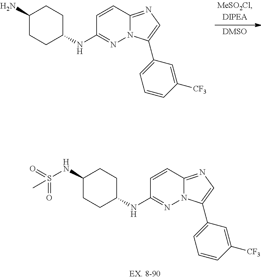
C1=CC2=NC=C(C3=CC=CC([CF3])=C3)N2N=C1NC1CCC(N)CC1.C1=CC2=NC=C(C3=CC=CC([CF3])=C3)N2N=C1NC1CCC(NS(=O)(=O)C)CC1
